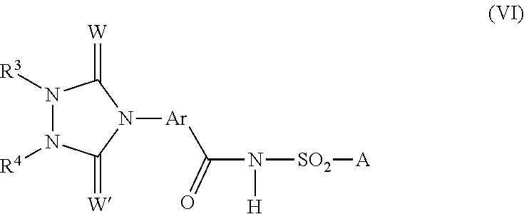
N1([R3])N([R4])C(=[W])N([Ar]C(N([H])[SO2][A])=O)C1=[W]
